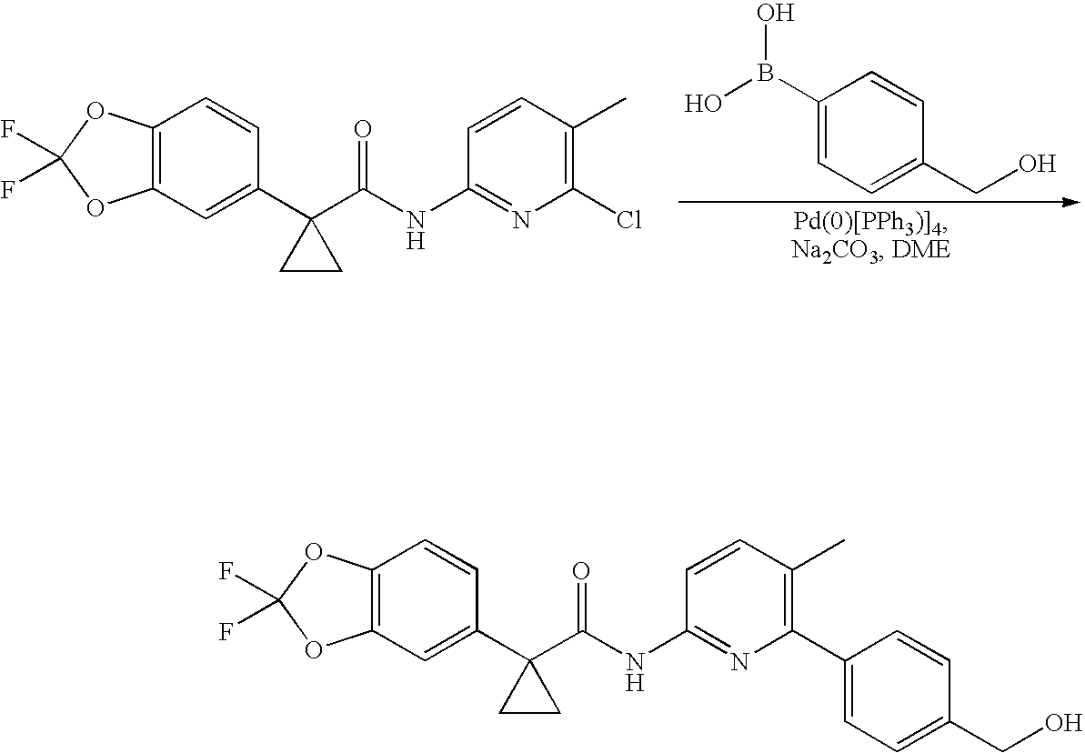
C1(B(O)O)=CC=C(CO)C=C1.C12=C(OC(F)(F)O1)C=CC(C1(C(NC3=NC(Cl)=C(C)C=C3)=O)CC1)=C2.C12=C(OC(F)(F)O1)C=CC(C1(C(NC3=NC(C4=CC=C(CO)C=C4)=C(C)C=C3)=O)CC1)=C2
